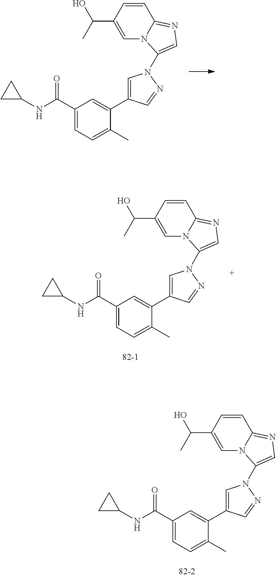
C1(C(NC2CC2)=O)=CC=C(C)C(C2=CN(C3=CN=C4N3C=C(C(C)O)C=C4)N=C2)=C1.C1(C(NC2CC2)=O)=CC=C(C)C(C2=CN(C3=CN=C4N3C=C(C(C)O)C=C4)N=C2)=C1.C1(C(NC2CC2)=O)=CC=C(C)C(C2=CN(C3=CN=C4N3C=C(C(C)O)C=C4)N=C2)=C1
